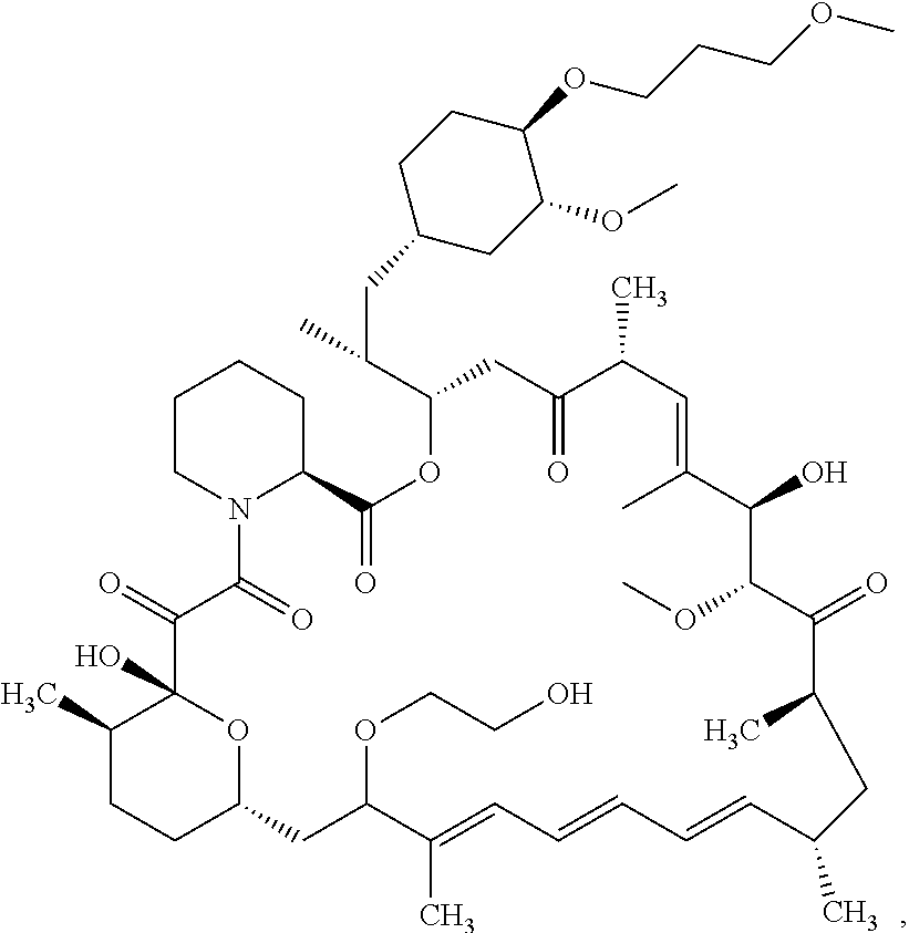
C1CN2C(CC1)C(=O)OC(C(C)CC1CC(OC)C(OCCCOC)CC1)CC(=O)C(C)C=C(C)C(O)C(OC)C(=O)C(C)CC(C)C=CC=CC=C(C)C(OCCO)CC1CCC(C)C(O)(C(=O)C2=O)O1
